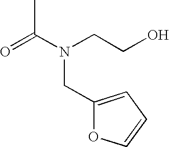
O=C(N(CCO)CC1=CC=CO1)C
